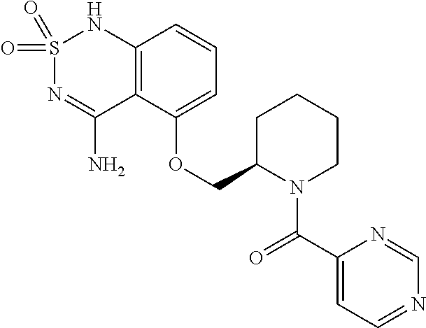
C12=C(C(OCC3N(C(C4=CC=NC=N4)=O)CCCC3)=CC=C1)C(N)=NS(=O)(=O)N2
